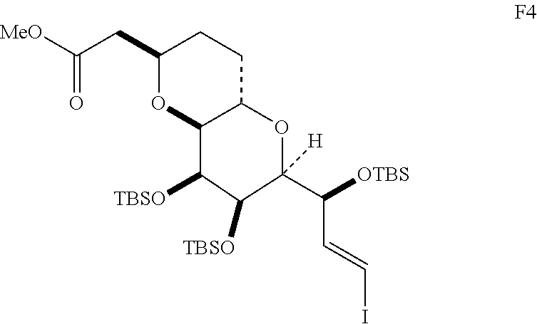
C(=O)(CC1OC2C(CC1)OC(C(C=CI)[OTBS])([H])C([TBSO])C2[TBSO])[MeO]
